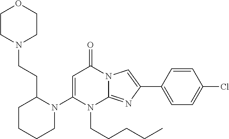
C1CN(CCC2CCCCN2C2=CC(=O)N3C(=NC(C4=CC=C(Cl)C=C4)=C3)N2CCCCC)CCO1
